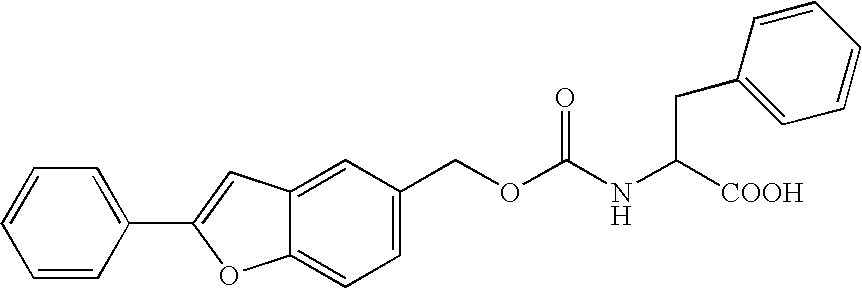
C1=C2C(=CC=C1COC(NC([COOH])CC1=CC=CC=C1)=O)OC(C1=CC=CC=C1)=C2
